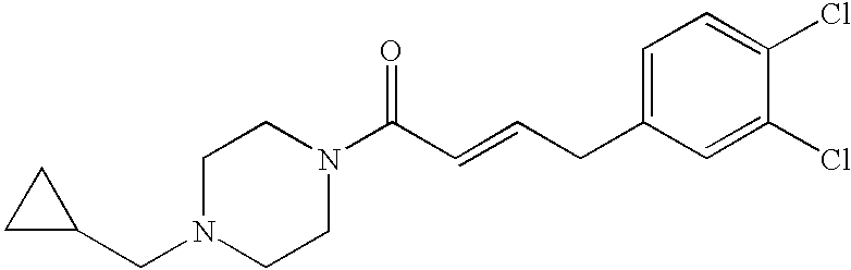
N1(CC2CC2)CCN(C(C=CCC2=CC=C(Cl)C(Cl)=C2)=O)CC1
